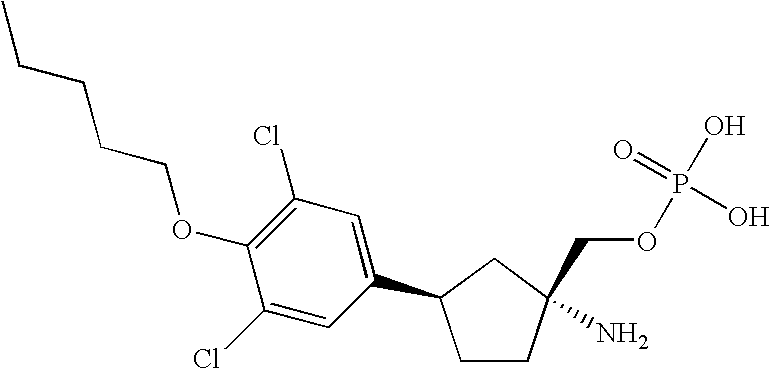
C1CC(N)(COP(O)(=O)O)CC1C1=CC(Cl)=C(OCCCCC)C(Cl)=C1
